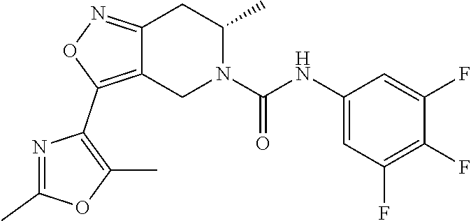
C12=NOC(C3=C(C)OC(C)=N3)=C1CN(C(NC1=CC(F)=C(F)C(F)=C1)=O)C(C)C2
